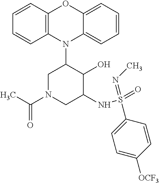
N1(C2CN(C(C)=O)CC(NS(=O)(=NC)C3=CC=C([OCF3])C=C3)C2O)C2=C(C=CC=C2)OC2=CC=CC=C12
